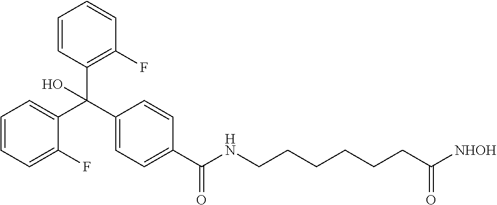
C1=CC=C(C(C2=CC=C(C(NCCCCCCC([NHOH])=O)=O)C=C2)(C2=C(F)C=CC=C2)O)C(F)=C1
